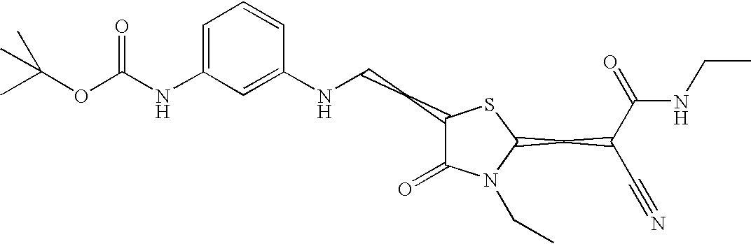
C1=C(NC(OC(C)(C)C)=O)C=C(NCCC2C(=O)N(CC)C(CC(C#N)C(=O)NCC)S2)C=C1
